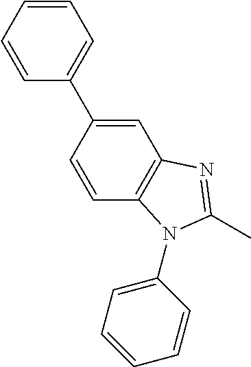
C1(C2=CC=CC=C2)=CC2=C(C=C1)N(C1=CC=CC=C1)C(C)=N2
